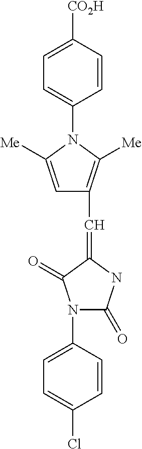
C1=C(N2C(=O)NC(=CC3=C([Me])N(C4=CC=C([CO2H])C=C4)C([Me])=C3)C2=O)C=CC(Cl)=C1
